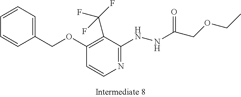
C1=CC=C(COC2=C(C(F)(F)F)C(NNC(COCC)=O)=NC=C2)C=C1
